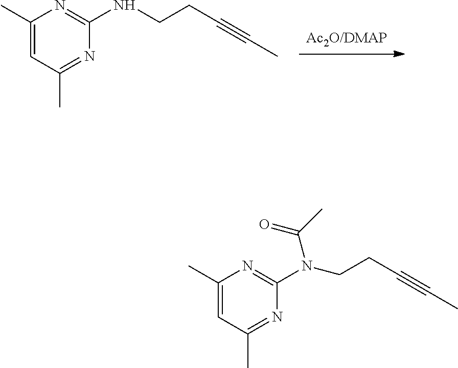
[Ac2O/DMAP].C1(C)=CC(C)=NC(NCCC#CC)=N1.C1(C)=CC(C)=NC(N(C(C)=O)CCC#CC)=N1
